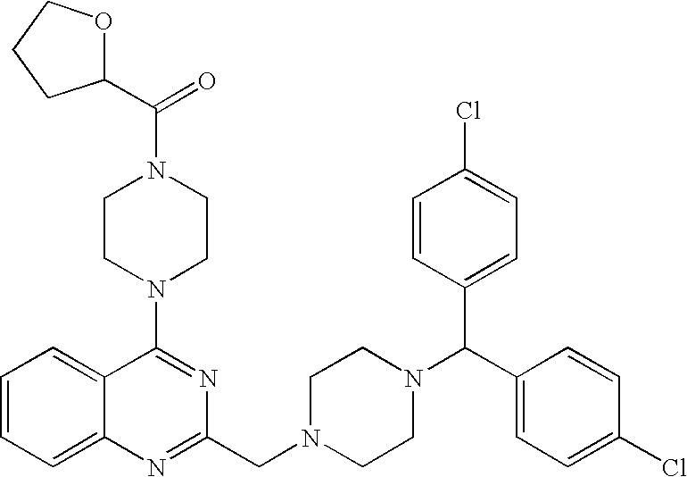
C1(N2CCN(C(C3OCCC3)=O)CC2)=NC(CN2CCN(C(C3=CC=C(Cl)C=C3)C3=CC=C(Cl)C=C3)CC2)=NC2=CC=CC=C12
